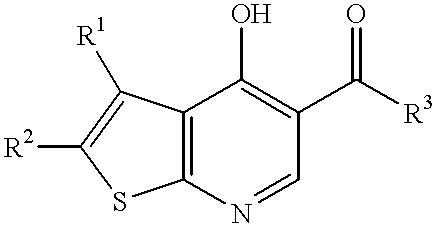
[R2]C1=C([R1])C2=C(S1)N=CC(C([R3])=O)=C2O
